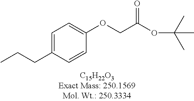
C1=C(CCC)C=CC(OCC(OC(C)(C)C)=O)=C1
